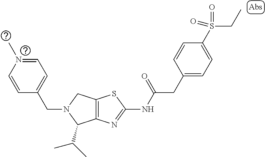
C12=C(N=C(NC(CC3=CC=C(S(=O)(=O)CC)C=C3)=O)S1)C(C(C)C)N(CC1=CC=N(C)C=C1)C2
